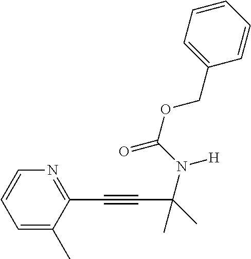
C1=C(C)C(C#CC(N([H])C(OCC2=CC=CC=C2)=O)(C)C)=NC=C1
